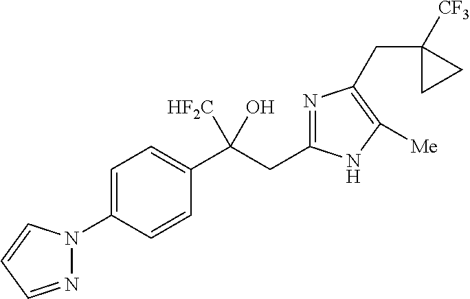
C1=C(N2N=CC=C2)C=CC(C(CC2=NC(CC3([CF3])CC3)=C([Me])N2)(O)[HF2C])=C1
